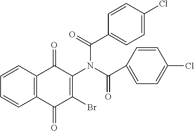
C1=CC2=C(C=C1)C(=O)C(Br)=C(N(C(C1=CC=C(Cl)C=C1)=O)C(=O)C1=CC=C(Cl)C=C1)C2=O
